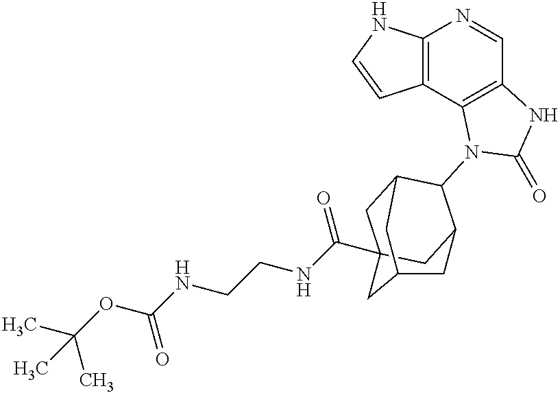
C12=C(C3=C(C=N1)NC(=O)N3C1C3CC4(C(NCCNC(OC(C)(C)C)=O)=O)CC1CC(C4)C3)C=CN2
